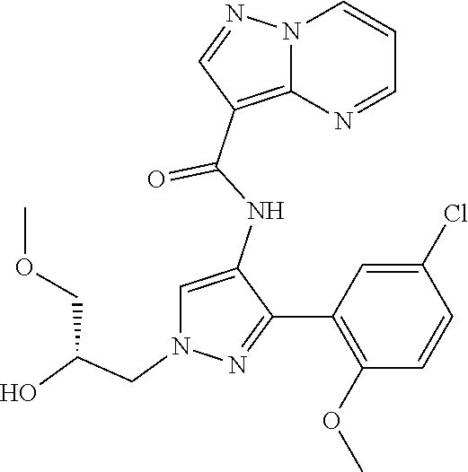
N12C(=C(C(NC3=CN(CC(O)COC)N=C3C3=C(OC)C=CC(Cl)=C3)=O)C=N1)N=CC=C2
